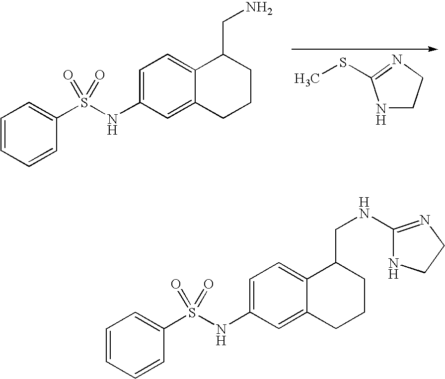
C1=C2C(=CC(NS(C3=CC=CC=C3)(=O)=O)=C1)CCCC2CNC1=NCCN1.C1=C2C(=CC(NS(C3=CC=CC=C3)(=O)=O)=C1)CCCC2CN.N1CCN=C1SC
